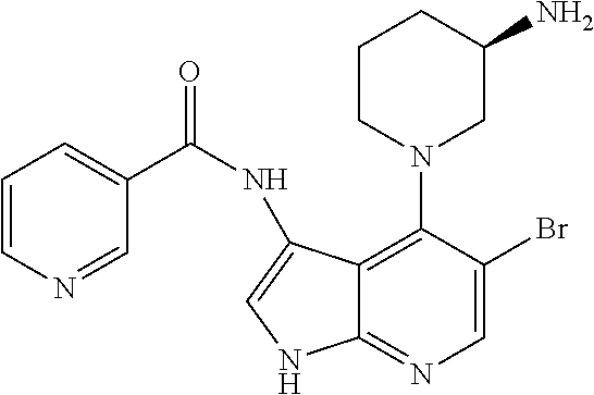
C12=C(N3CC(N)CCC3)C(Br)=CN=C1NC=C2NC(=O)C1=CC=CN=C1
